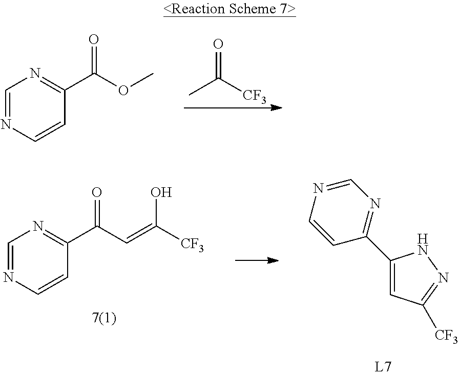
C1=NC=CC(C(OC)=O)=N1.CC([CF3])=O.N1=C(C2=CC([CF3])=NN2)C=CN=C1.C1=NC=CC(C(C=C([CF3])O)=O)=N1
